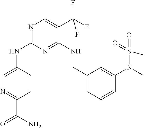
N1=C(NC2=CN=C(C(N)=O)C=C2)N=C(NCC2=CC=CC(N(C)S(=O)(=O)C)=C2)C(C(F)(F)F)=C1
